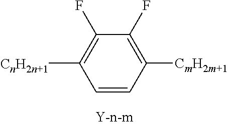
C1(F)=C([CmH2m+1])C=CC([CnH2n+1])=C1F
